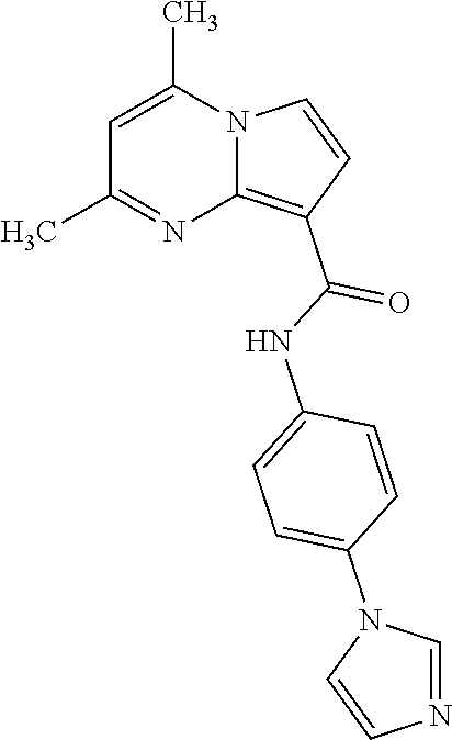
C1=C(C)N2C(=C(C(NC3=CC=C(N4C=CN=C4)C=C3)=O)C=C2)N=C1C
